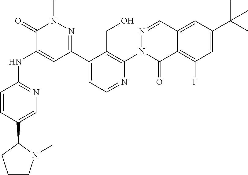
C1=C2C(=C(F)C=C1C(C)(C)C)C(=O)N(C1=C(CO)C(C3=NN(C)C(=O)C(NC4=NC=C(C5CCCN5C)C=C4)=C3)=CC=N1)N=C2
